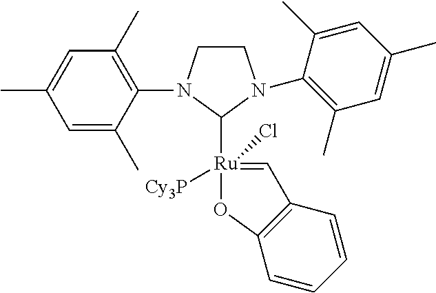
C1(C)=CC(C)=C(N2C([Ru]3([Cy3P])(Cl)=CC4=C(O3)C=CC=C4)N(C3=C(C)C=C(C)C=C3C)CC2)C(C)=C1
